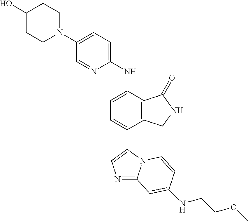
C1(O)CCN(C2=CC=C(NC3=CC=C(C4=CN=C5N4C=CC(NCCOC)=C5)C4=C3C(=O)NC4)N=C2)CC1
